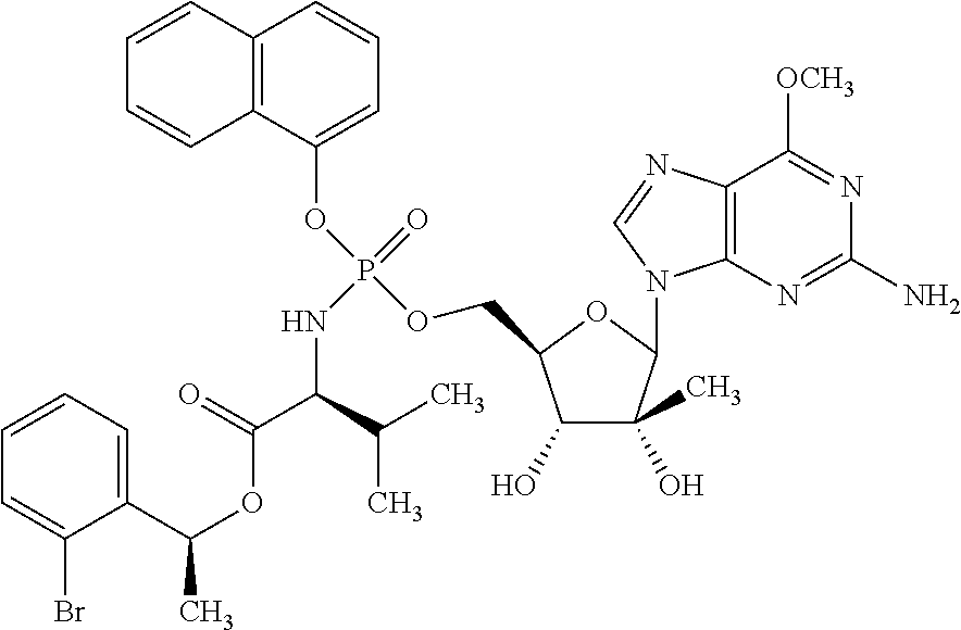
C1=CC=C(C(OC(=O)C(NP(=O)(OC2=CC=CC3=C2C=CC=C3)OCC2C(O)C(O)(C)C(N3C4=C(N=C3)C([OCH3])=NC(N)=N4)O2)C(C)C)C)C(Br)=C1
